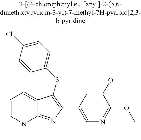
C1(C2=C(SC3=CC=C(Cl)C=C3)C3=CC=CN(C)C3=N2)=CN=C(OC)C(OC)=C1
